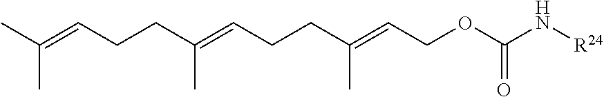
CC(=CCCC(=CCCC(=CCOC(N[R24])=O)C)C)C
